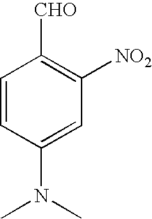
C1=CC(N(C)C)=CC([NO2])=C1[CHO]
